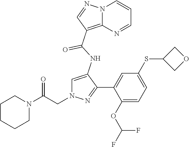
C1=C(NC(=O)C2=C3N(C=CC=N3)N=C2)C(C2=CC(SC3COC3)=CC=C2OC(F)F)=NN1CC(N1CCCCC1)=O
